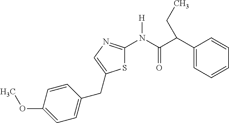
S1C(N(C(C(C2=CC=CC=C2)CC)=O)[H])=NC=C1CC1=CC=C(OC)C=C1
